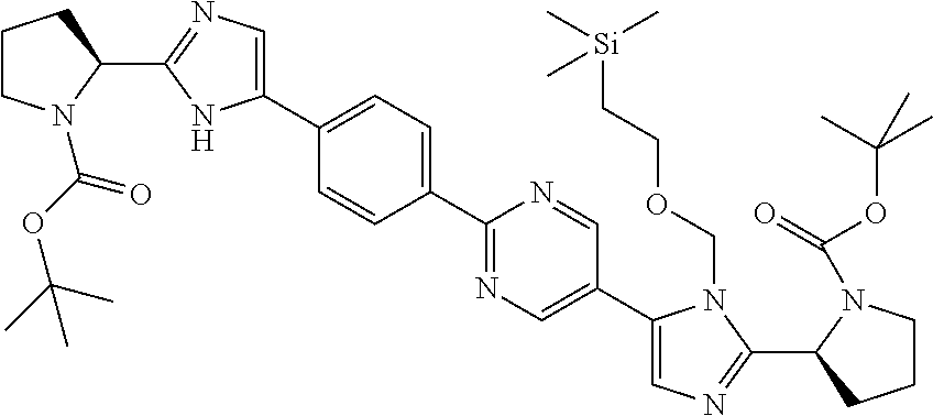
C1CN(C(OC(C)(C)C)=O)C(C2=NC=C(C3=CC=C(C4=NC=C(C5=CN=C(C6CCCN6C(=O)OC(C)(C)C)N5COCC[Si](C)(C)C)C=N4)C=C3)N2)C1
